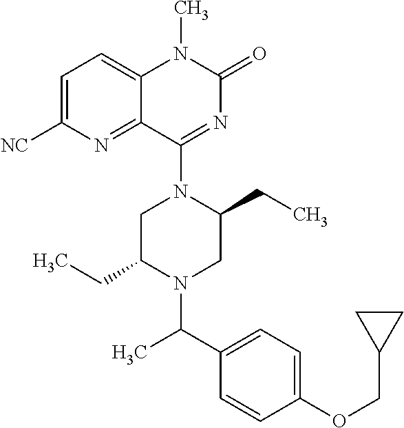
C1=C([NC])N=C2C(=C1)N(C)C(=O)N=C2N1C(CC)CN(C(C2=CC=C(OCC3CC3)C=C2)C)C(CC)C1
